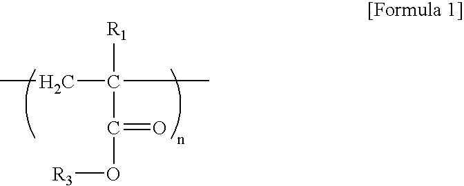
CCC(C)([R1])C(O[R3])=O
